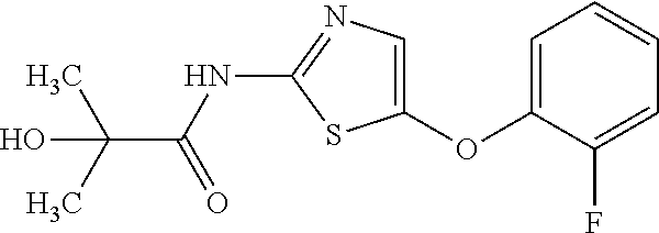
C1=C(OC2=CN=C(NC(=O)C(C)(C)O)S2)C(F)=CC=C1
